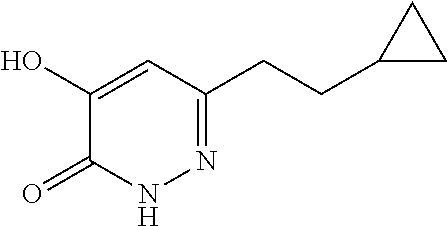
N1N=C(CCC2CC2)C=C(O)C1=O
